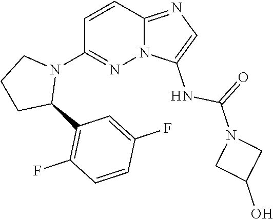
C1=C(F)C=CC(F)=C1C1CCCN1C1=NN2C(=NC=C2NC(=O)N2CC(O)C2)C=C1
